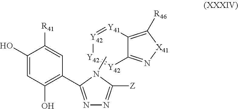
C1(O)=CC(O)=C(C2=NN=C([Z])N2C)C=C1[R41].[Y42]1=[Y41]C2=C([R46])[X41]N=C2[Y42]=[Y42]1
